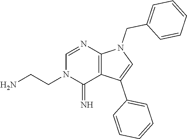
C1=C(C2=CC=CC=C2)C2=C(N1CC1=CC=CC=C1)N=CN(CCN)C2=N
